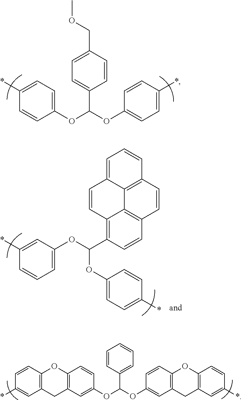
C1(OC(OC2=CC=C(*)C=C2)C2=CC=C(COC)C=C2)=CC=C(*)C=C1.C1=C(OC(C2=C3C4=C(C=C2)C=CC2=C4C(=CC=C2)C=C3)OC2=CC=C(*)C=C2)C=C(*)C=C1.C1(OC(OC2=CC3=C(C=C2)OC2=C(C3)C=C(*)C=C2)C2=CC=CC=C2)=CC2=C(C=C1)OC1=C(C2)C=C(*)C=C1
